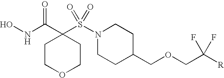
ONC(C1(S(N2CCC(COCC([R])(F)F)CC2)(=O)=O)CCOCC1)=O
